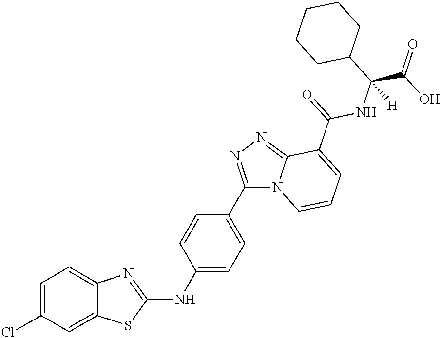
C1=C(Cl)C=C2C(=C1)N=C(NC1=CC=C(C3=NN=C4C(C(=O)NC(C(O)=O)(C5CCCCC5)[H])=CC=CN43)C=C1)S2
